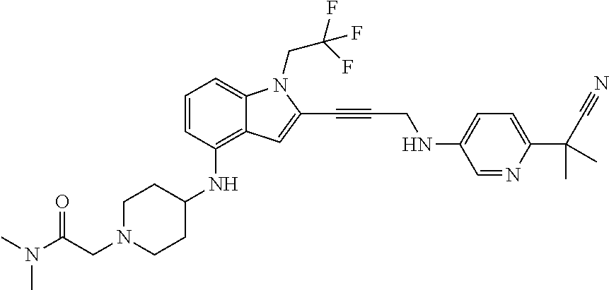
C1=CC(NC2CCN(CC(N(C)C)=O)CC2)=C2C(=C1)N(CC(F)(F)F)C(C#CCNC1=CC=C(C(C#N)(C)C)N=C1)=C2
